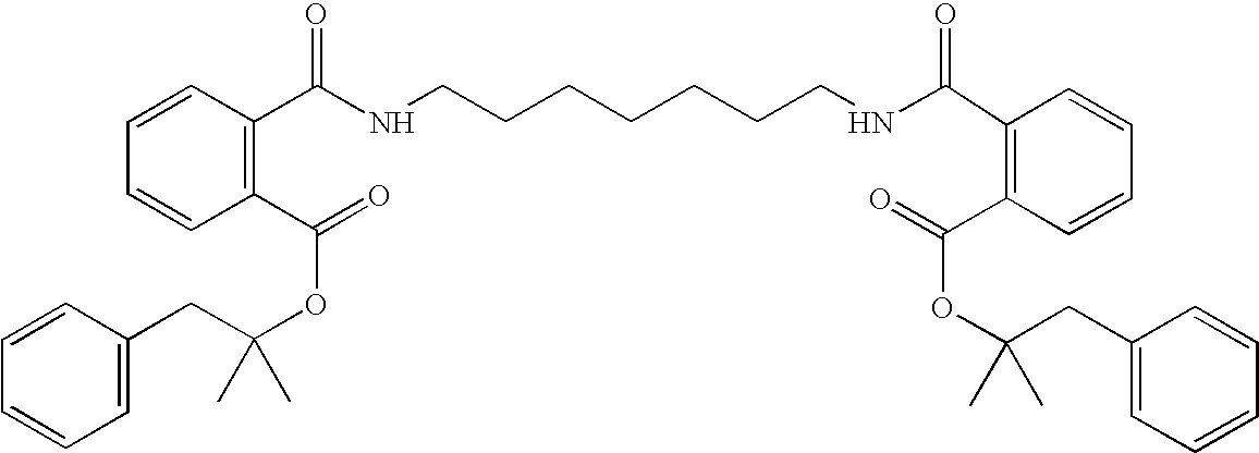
C1(C(OC(CC2=CC=CC=C2)(C)C)=O)=C(C(NCCCCCCCNC(=O)C2=C(C(=O)OC(CC3=CC=CC=C3)(C)C)C=CC=C2)=O)C=CC=C1
